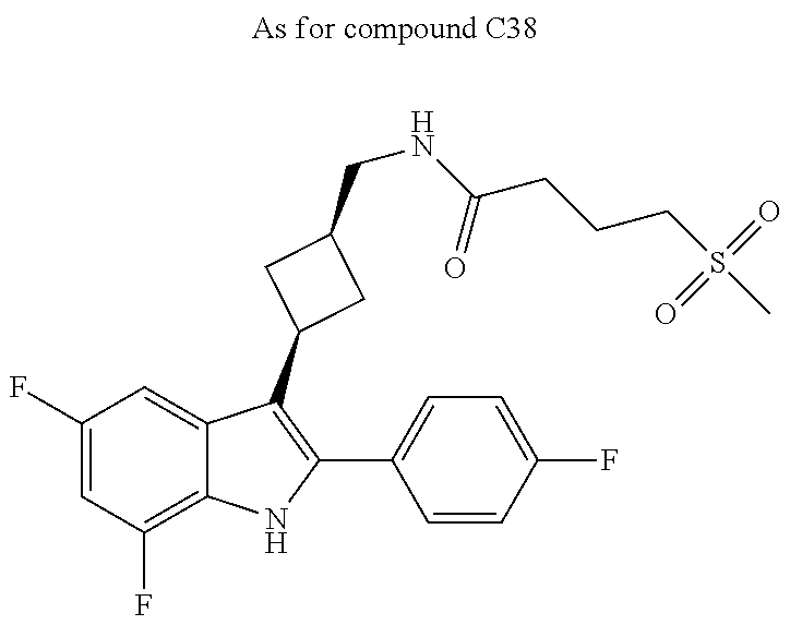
C1(F)=CC(F)=C2C(=C1)C(C1CC(CNC(CCCS(C)(=O)=O)=O)C1)=C(C1=CC=C(F)C=C1)N2
